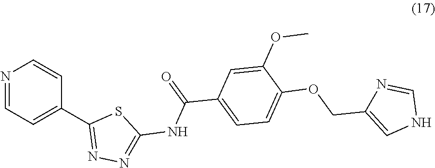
N1=CC=C(C2=NN=C(NC(C3=CC=C(OCC4=CNC=N4)C(OC)=C3)=O)S2)C=C1
